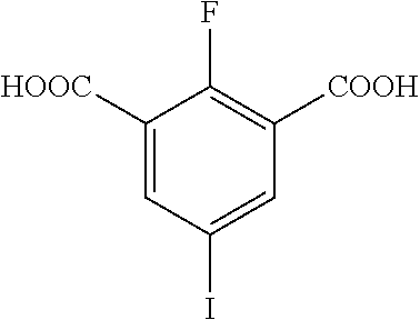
C1([HOOC])=CC(I)=CC([COOH])=C1F
